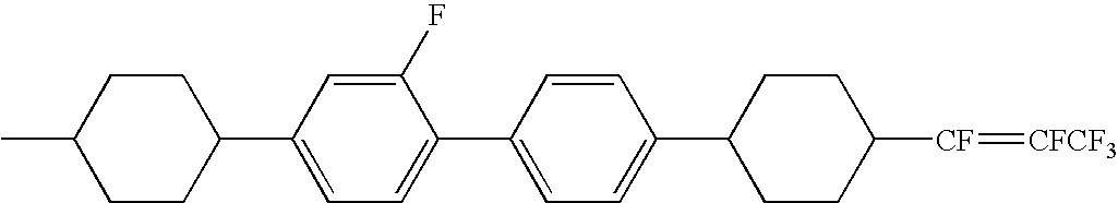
C1CC([CF]=[CFCF3])CCC1C1=CC=C(C2=CC=C(C3CCC(C)CC3)C=C2F)C=C1
